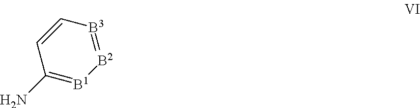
C1(N)=[B1][B2]=[B3]C=C1
